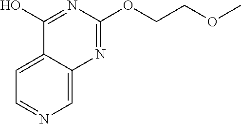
C1=C2C(=CN=C1)N=C(OCCOC)N=C2O
